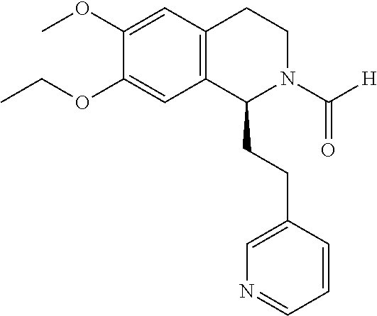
COC1=CC2=C(C=C1OCC)C(CCC1=CN=CC=C1)N(C([H])=O)CC2
